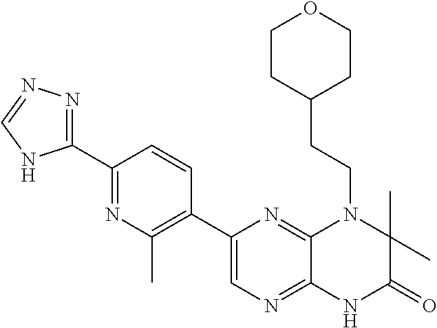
C1(C2=NN=CN2)=NC(C)=C(C2=CN=C3C(=N2)N(CCC2CCOCC2)C(C)(C)C(=O)N3)C=C1
